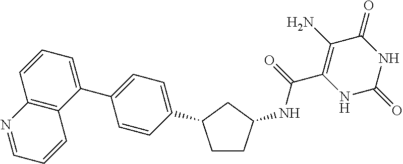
C(C1=C(N)C(=O)NC(=O)N1)(=O)NC1CCC(C2=CC=C(C3=CC=CC4=C3C=CC=N4)C=C2)C1
